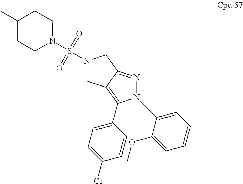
N1(S(=O)(=O)N2CCC(C)CC2)CC2=C(C3=CC=C(Cl)C=C3)N(C3=CC=CC=C3OC)N=C2C1
